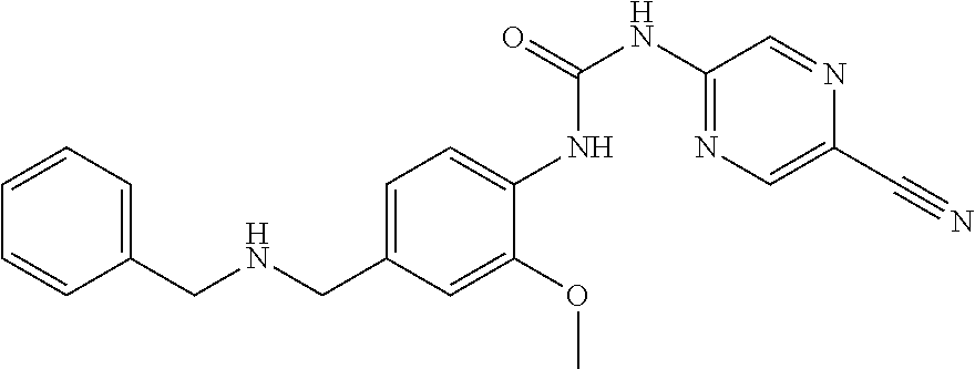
C1=CC=CC=C1CNCC1=CC=C(NC(NC2=NC=C(C#N)N=C2)=O)C(OC)=C1
